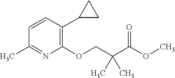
C1=CC(C2CC2)=C(OCC(C(OC)=O)(C)C)N=C1C
